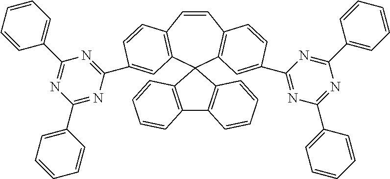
C1=CC2=C(C=C(C3=NC(C4=CC=CC=C4)=NC(C4=CC=CC=C4)=N3)C=C2)C2(C3=C1C=CC(C1=NC(C4=CC=CC=C4)=NC(C4=CC=CC=C4)=N1)=C3)C1=C(C3=C2C=CC=C3)C=CC=C1
